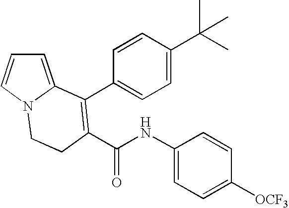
C1(NC(=O)C2=C(C3=CC=C(C(C)(C)C)C=C3)C3=CC=CN3CC2)=CC=C([OCF3])C=C1
